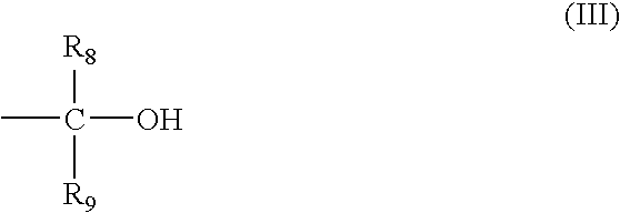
CC(O)([R9])[R8]
